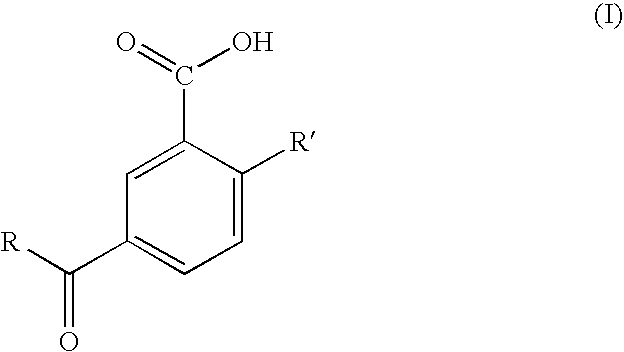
C1=C([R])C(C(O)=O)=CC(C([R])=O)=C1
